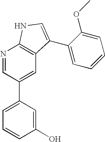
C1(O)=CC(C2=CC3=C(N=C2)NC=C3C2=CC=CC=C2OC)=CC=C1
